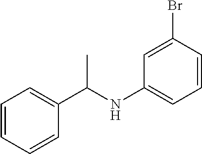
C1=CC=CC(C(NC2=CC=CC(Br)=C2)C)=C1
